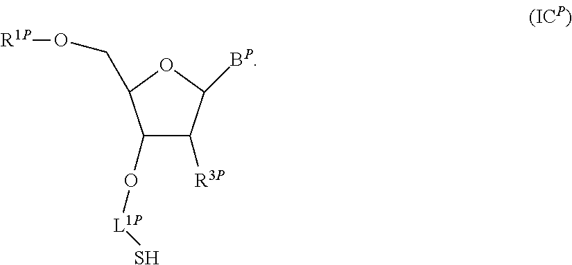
O1C([BP])C([R3P])C(O[L1P]S)C1CO[R1P]
